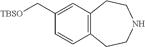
C1=CC2=C(C=C1C[TBSO])CCNCC2
